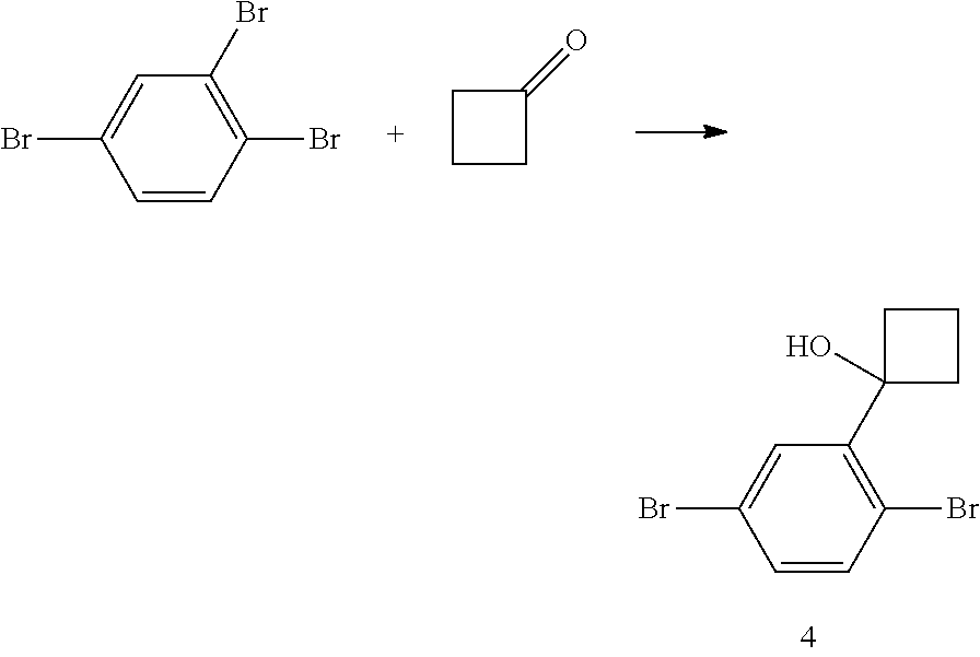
C1=CC(Br)=C(C2(O)CCC2)C=C1Br.C1=CC(Br)=C(Br)C=C1Br.C1CCC1=O
